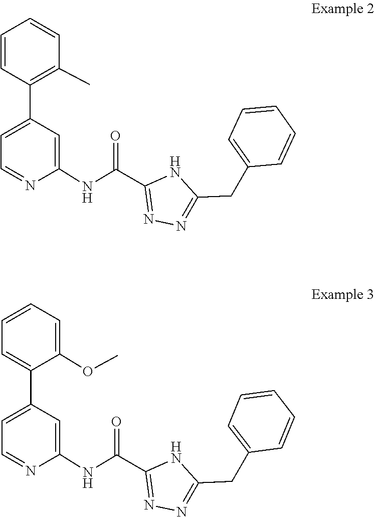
C1=CC(C2=CC=NC(NC(C3=NN=C(CC4=CC=CC=C4)N3)=O)=C2)=C(C)C=C1.C1=C(C2=CC=NC(NC(C3=NN=C(CC4=CC=CC=C4)N3)=O)=C2)C(OC)=CC=C1
